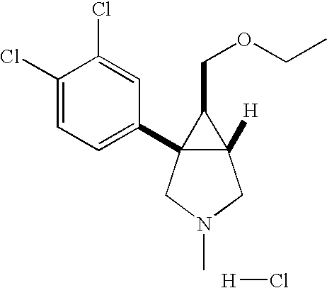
C12([H])C(C3=CC=C(Cl)C(Cl)=C3)(CN(C)C1)C2COCC.[H]Cl
